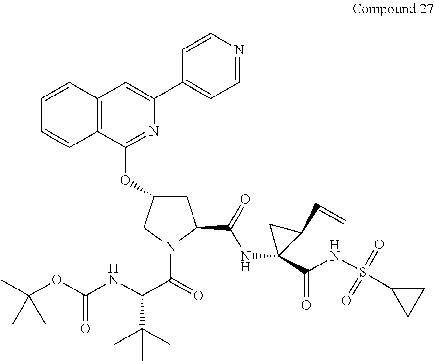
C12=C(C(OC3CC(C(=O)NC4(C(NS(=O)(=O)C5CC5)=O)C(C=C)C4)N(C(=O)C(C(C)(C)C)NC(OC(C)(C)C)=O)C3)=NC(C3=CC=NC=C3)=C1)C=CC=C2
